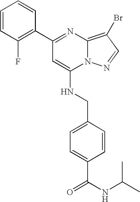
C1(C2=C(F)C=CC=C2)=NC2=C(Br)C=NN2C(NCC2=CC=C(C(NC(C)C)=O)C=C2)=C1
